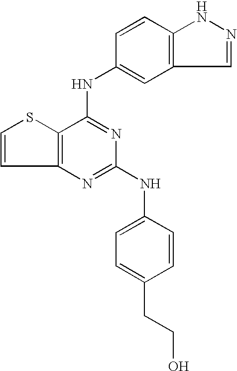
C12=C(C(NC3=CC4=C(C=C3)NN=C4)=NC(NC3=CC=C(CCO)C=C3)=N1)SC=C2
